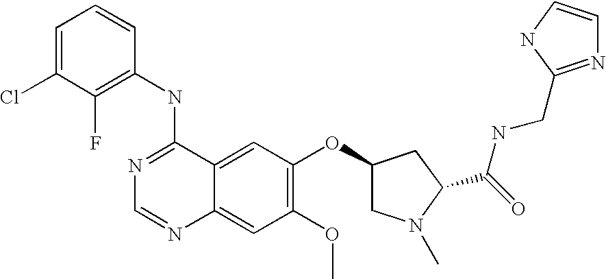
C1=C(Cl)C(F)=C(NC2=NC=NC3=CC(OC)=C(OC4CN(C)C(C(=O)NCC5=NC=CN5)C4)C=C23)C=C1
